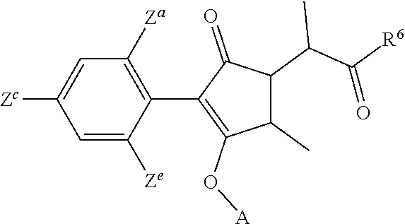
C1=C([Ze])C(C2=C(O[A])C(C)C(C(C([R6])=O)C)C2=O)=C([Za])C=C1[Zc]
